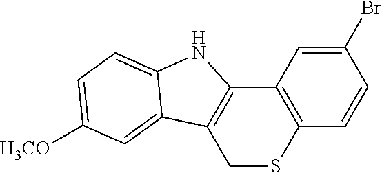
C1(Br)=CC2=C(C=C1)SCC1=C2NC2=CC=C([H3CO])C=C12
